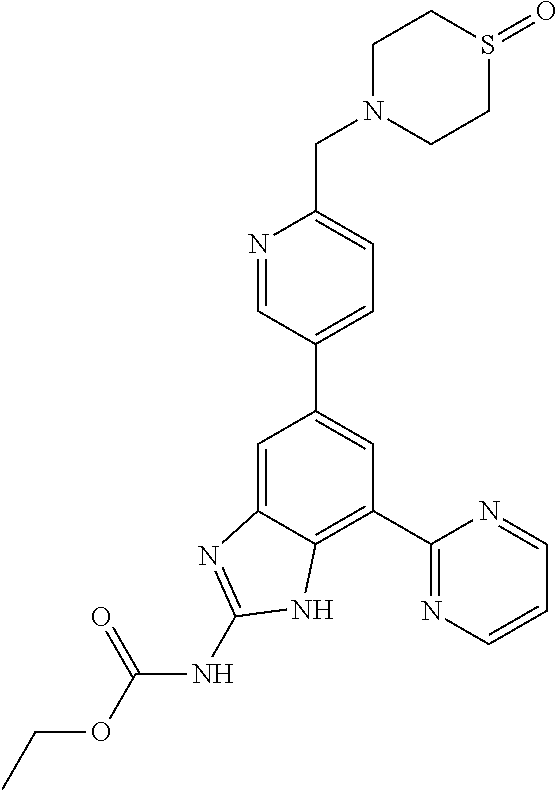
C1(C2=NC=CC=N2)=C2C(=CC(C3=CC=C(CN4CCS(=O)CC4)N=C3)=C1)N=C(NC(OCC)=O)N2
